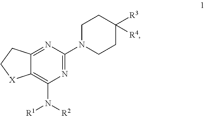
N1=C(N2CCC([R3])([R4])CC2)N=C2C(=C1N([R2])[R1])[X]CC2
